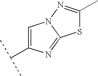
C12=NC(C(C)C)=CN1N=C(C)S2
